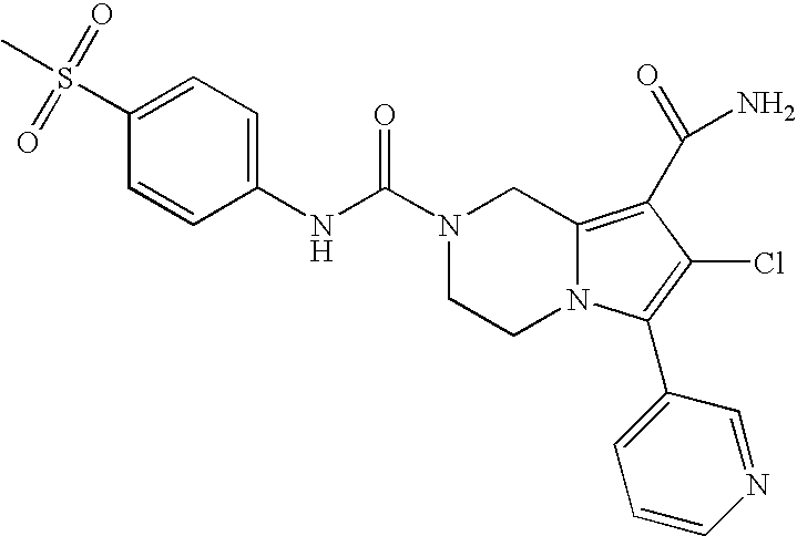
C1(S(C)(=O)=O)=CC=C(NC(=O)N2CCN3C(=C(C(N)=O)C(Cl)=C3C3=CC=CN=C3)C2)C=C1
